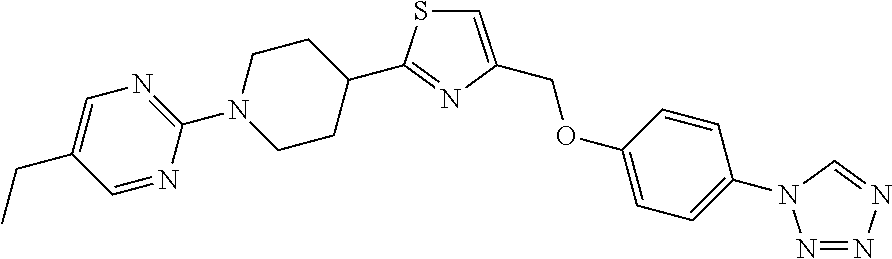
C1(N2CCC(C3=NC(COC4=CC=C(N5N=NN=C5)C=C4)=CS3)CC2)=NC=C(CC)C=N1
